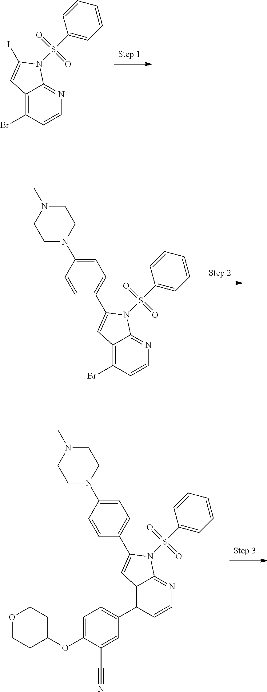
BrC1=C2C(=NC=C1)N(S(=O)(=O)C1=CC=CC=C1)C(I)=C2.BrC1=C2C(=NC=C1)N(S(=O)(=O)C1=CC=CC=C1)C(C1=CC=C(N3CCN(C)CC3)C=C1)=C2.C1=C(OC2CCOCC2)C(C#N)=CC(C2=C3C(=NC=C2)N(S(=O)(=O)C2=CC=CC=C2)C(C2=CC=C(N4CCN(C)CC4)C=C2)=C3)=C1
